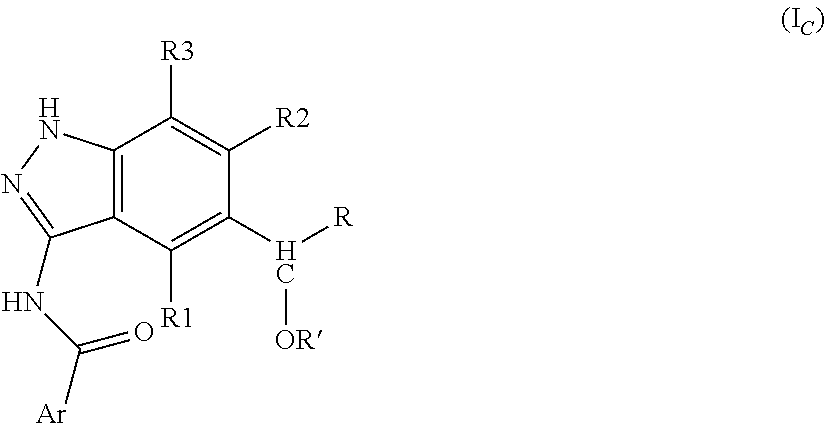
C12=C(NN=C1NC([Ar])=O)C([R3])=C([R2])C(C([R])[OR])=C2[R1]
